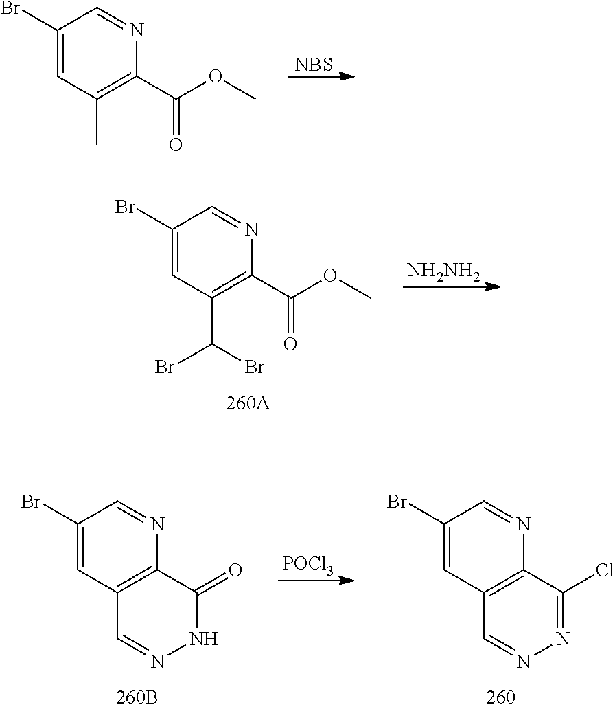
O=C(C1=C(C)C=C(Br)C=N1)OC.[NBS].[NH2NH2].O=C(C1=C(C(Br)Br)C=C(Br)C=N1)OC.N1C(=O)C2=C(C=N1)C=C(Br)C=N2.N1=C(Cl)C2=C(C=N1)C=C(Br)C=N2.[POCl3]
